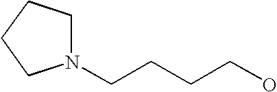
N1(CCCCO)CCCC1
